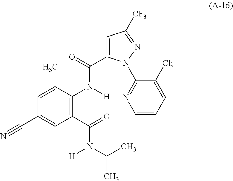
C1(C(=O)N(C(C)C)[H])=C(N([H])C(=O)C2=CC([CF3])=NN2C2=NC=CC=C2Cl)C(C)=CC(C#N)=C1
